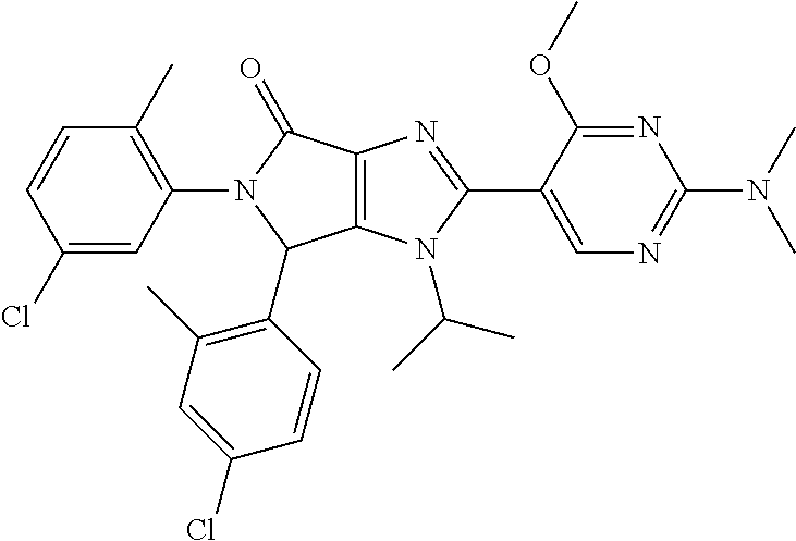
C12=C(N(C(C)C)C(C3=CN=C(N(C)C)N=C3OC)=N1)C(C1=C(C)C=C(Cl)C=C1)N(C1=C(C)C=CC(Cl)=C1)C2=O
